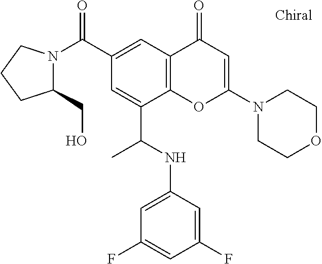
C1(C(=O)N2C(CO)CCC2)=CC2=C(C(C(NC3=CC(F)=CC(F)=C3)C)=C1)OC(N1CCOCC1)=CC2=O
